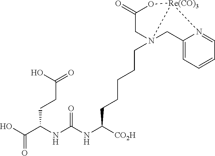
OC(C(NC(NC([CO2H])CCCCCN12CC3=CC=CC=N3[Re(CO)3]1OC(=O)C2)=O)CCC(=O)O)=O
